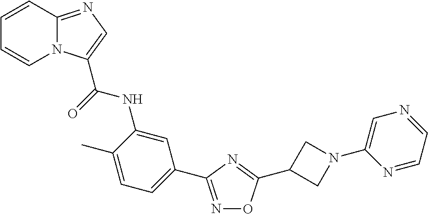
N1=C(C2=CC=C(C)C(NC(=O)C3=CN=C4N3C=CC=C4)=C2)N=C(C2CN(C3=CN=CC=N3)C2)O1
